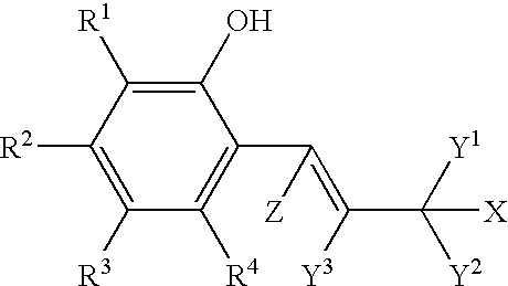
C1(O)=C([R1])C([R2])=C([R3])C([R4])=C1C(=C(C([Y2])([Y1])[X])[Y3])[Z]
